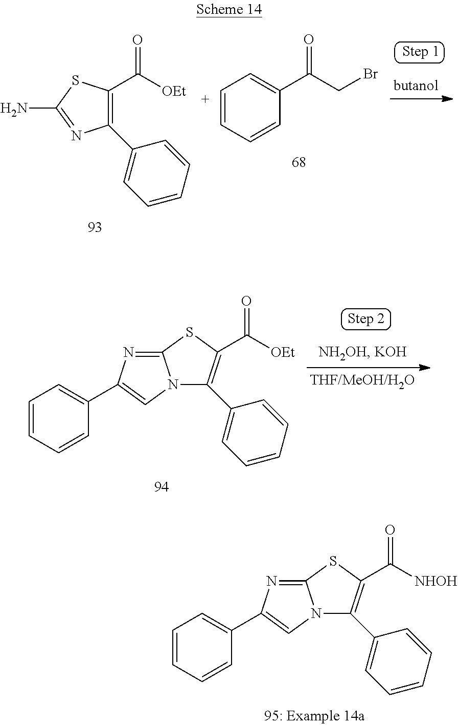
C1(C2=CC=CC=C2)=C(C([OEt])=O)SC(N)=N1.C1=CC=CC(C(CBr)=O)=C1.C1=CC=CC(C2=CN3C(=N2)SC(C([NHOH])=O)=C3C2=CC=CC=C2)=C1.C1=CC=CC(C2=CN3C(=N2)SC(C([OEt])=O)=C3C2=CC=CC=C2)=C1
